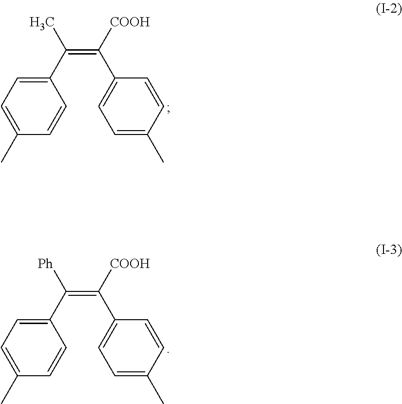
C1(C(=C([COOH])C2=CC=C(C)C=C2)C)=CC=C(C)C=C1.C1(C(=C([COOH])C2=CC=C(C)C=C2)[Ph])=CC=C(C)C=C1
